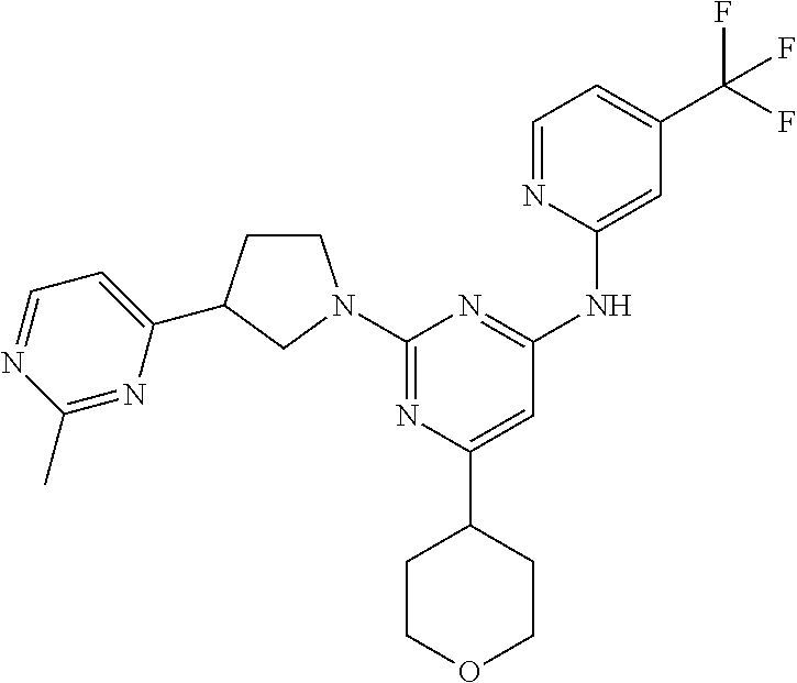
C1(N2CCC(C3=CC=NC(C)=N3)C2)=NC(C2CCOCC2)=CC(NC2=CC(C(F)(F)F)=CC=N2)=N1
